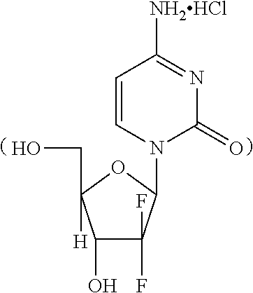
C1(O)C(F)(F)C(N2C(=O)N=C([NH2HCl])C=C2)OC1(CO)[H]
